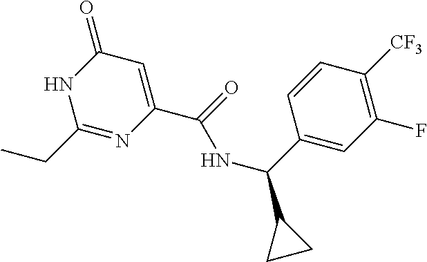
N1C(CC)=NC(C(=O)NC(C2=CC(F)=C([CF3])C=C2)C2CC2)=CC1=O
